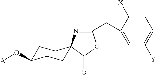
C1(CC2=CC([Y])=CC=C2[X])=NC2(C(=O)O1)CCC(O[A])CC2
